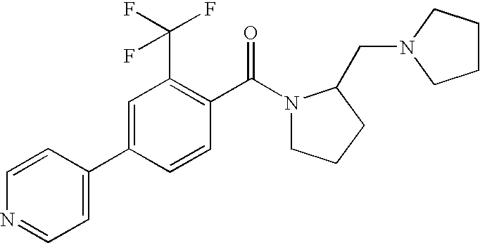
N1=CC=C(C2=CC(C(F)(F)F)=C(C(=O)N3CCCC3CN3CCCC3)C=C2)C=C1
